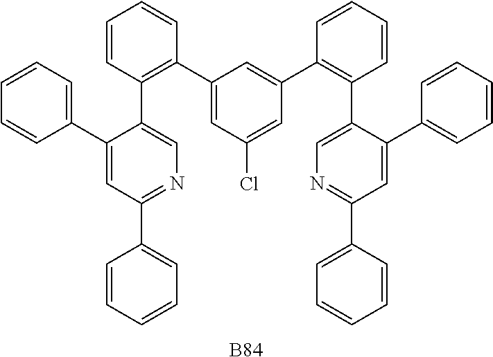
C1=CC(C2=CN=C(C3=CC=CC=C3)C=C2C2=CC=CC=C2)=C(C2=CC(Cl)=CC(C3=C(C4=CN=C(C5=CC=CC=C5)C=C4C4=CC=CC=C4)C=CC=C3)=C2)C=C1.[B84]
